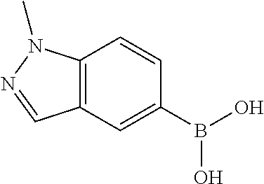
C12=C(C=C(B(O)O)C=C1)C=NN2C
